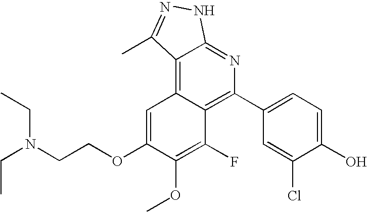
C1(C2=C3C(=C4C(=N2)NN=C4C)C=C(OCCN(CC)CC)C(OC)=C3F)=CC=C(O)C(Cl)=C1
